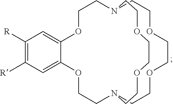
C1([R])=C([R])C=C2C(=C1)OCCN1CCOCCOCCN(CCO2)CCOCCOCC1
